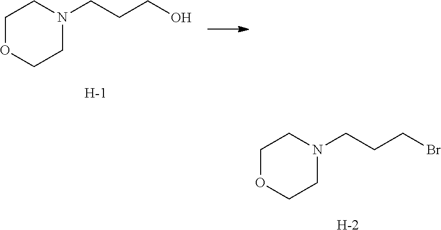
C1OCCN(CCCO)C1.[H].C1OCCN(CCCBr)C1.[H]
